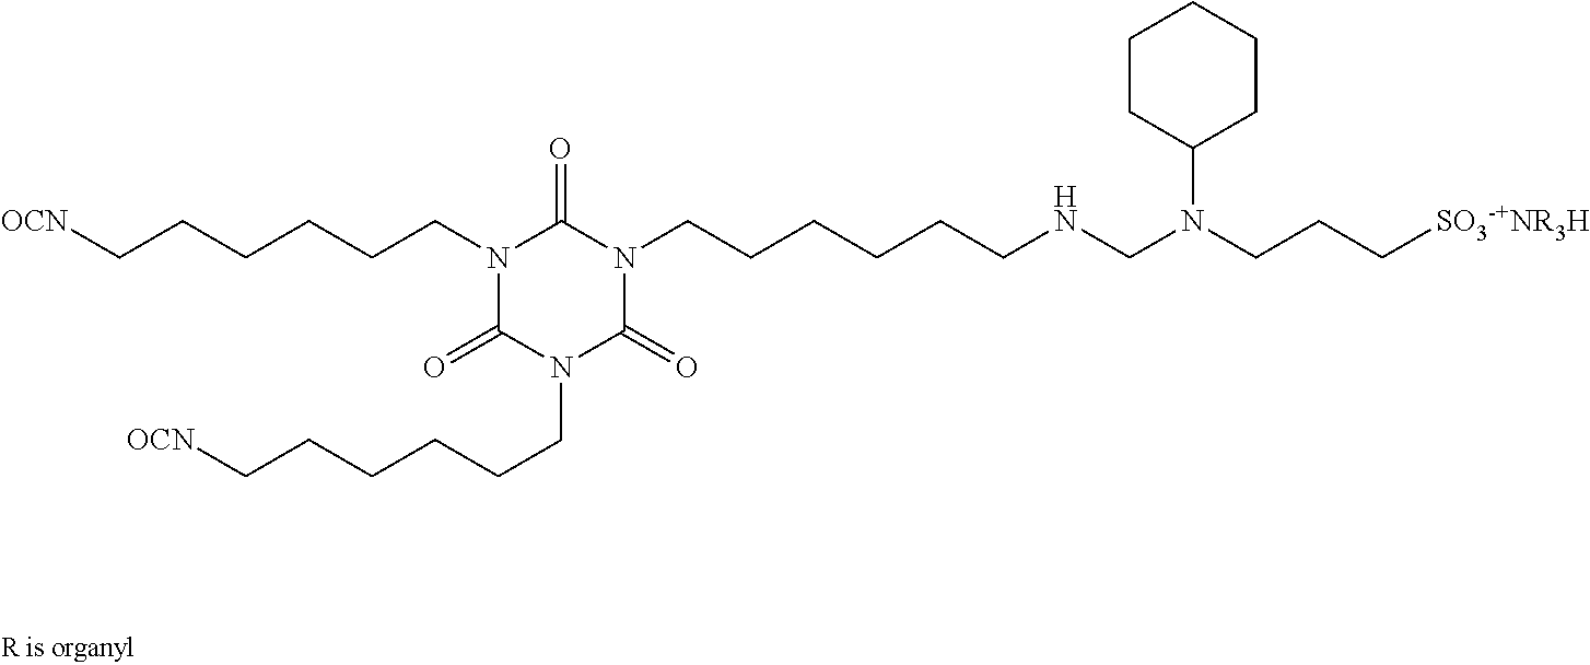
[OCN]CCCCCCN1C(=O)N(CCCCCCNCN(CCC[SO3-+NR3H])C2CCCCC2)C(=O)N(CCCCCC[OCN])C1=O
